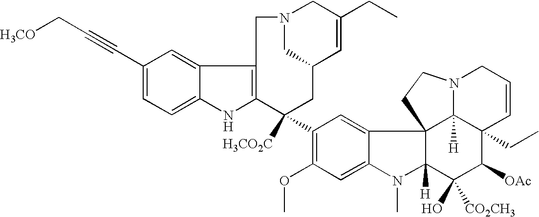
C1(C#CC[H3CO])=CC=C2C(=C1)C1=C(N2)C([H3CO2C])(C2=C(OC)C=C3C(=C2)C24C([H])(N3C)C(O)([CO2CH3])C([OAc])C3(CC)C2([H])N(CC=C3)CC4)CC2C=C(CC)CN(C2)C1
